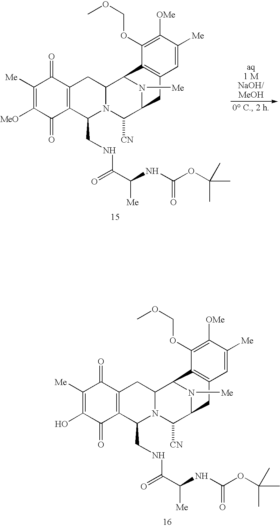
C1([Me])=C([MeO])C(=O)C2=C(C1=O)CC1N(C2CNC(=O)C([Me])NC(OC(C)(C)C)=O)C([CN])C2N([Me])C1C1=C(C2)C=C([Me])C([OMe])=C1OCOC.C1([Me])=C(O)C(=O)C2=C(C1=O)CC1N(C2CNC(=O)C([Me])NC(OC(C)(C)C)=O)C([CN])C2N([Me])C1C1=C(C2)C=C([Me])C([OMe])=C1OCOC
